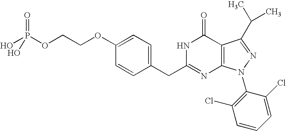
OP(OCCOC1=CC=C(CC2=NC3=C(C(=O)N2)C(C(C)C)=NN3C2=C(Cl)C=CC=C2Cl)C=C1)(=O)O
